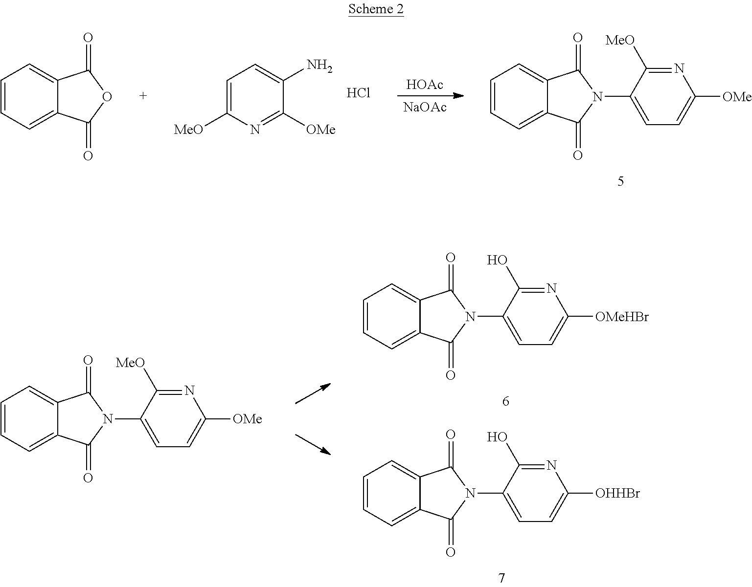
C1=C([MeO])N=C([OMe])C(N)=C1.Cl.[HOAc].[NaOAc].C1=CC=C2C(=C1)C(=O)N(C1=CC=C([OMe])N=C1[MeO])C2=O.C1=CC=C2C(=C1)C(=O)OC2=O.C1=CC=C2C(=C1)C(=O)N(C1=CC=C([OMeHBr])N=C1O)C2=O.C1=CC=C2C(=C1)C(=O)N(C1=CC=C([OHHBr])N=C1O)C2=O.C1=CC=C2C(=C1)C(=O)N(C1=CC=C([OMe])N=C1[MeO])C2=O
